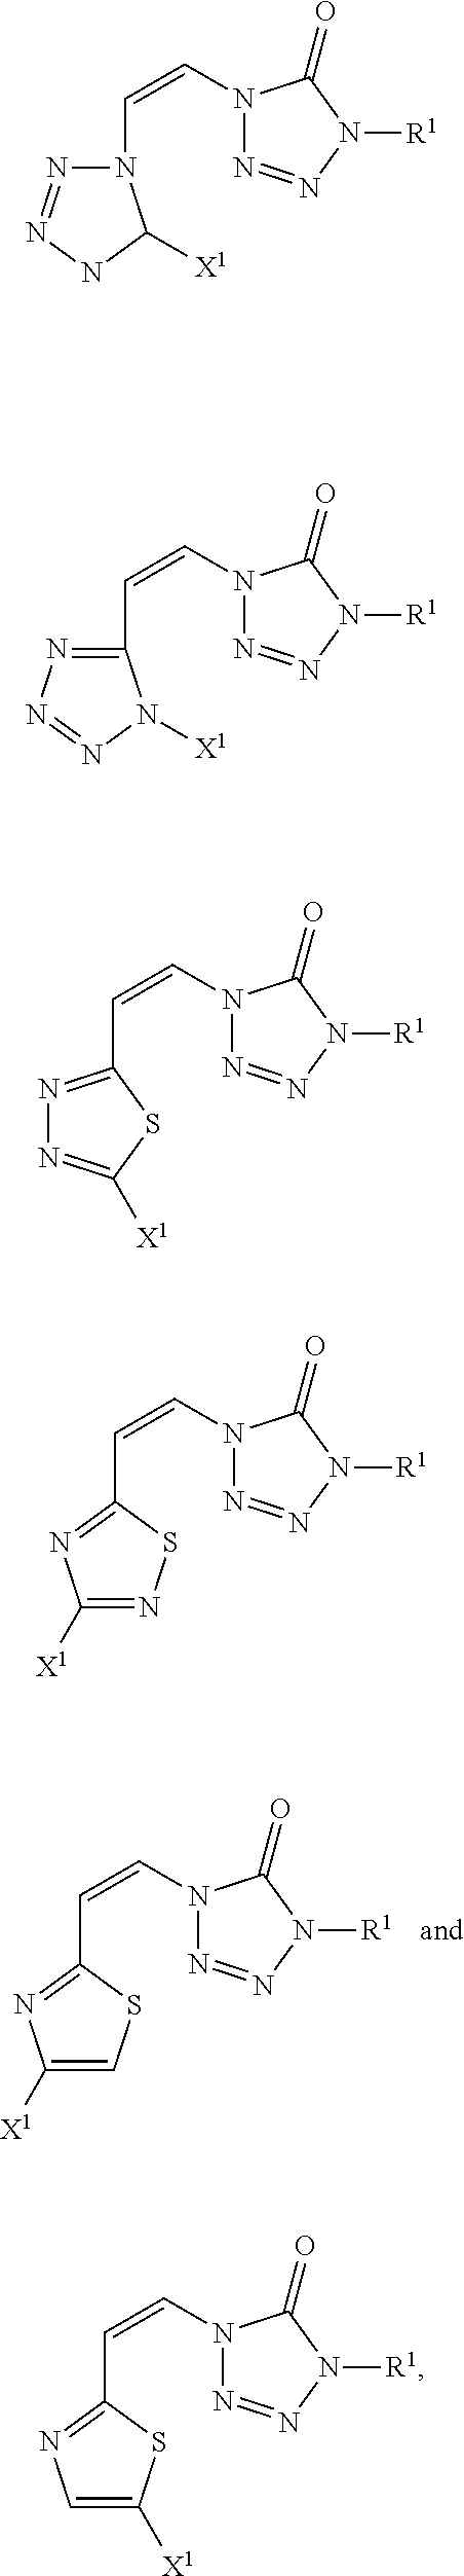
C(=CN1N=NN([R1])C1=O)C1=NC([X1])=CS1.C(=CN1N=NN([R1])C1=O)C1=NC=C([X1])S1.C(=CN1N=NN([R1])C1=O)C1=NN=C([X1])S1.C(=CN1N=NN([R1])C1=O)C1=NC([X1])=NS1.C(=CN1N=NN([R1])C1=O)N1N=NNC1[X1].C(=CN1N=NN([R1])C1=O)C1=NN=NN1[X1]
